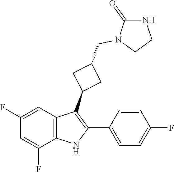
C1(=O)NCCN1CC1CC(C2=C(C3=CC=C(F)C=C3)NC3=C2C=C(F)C=C3F)C1
